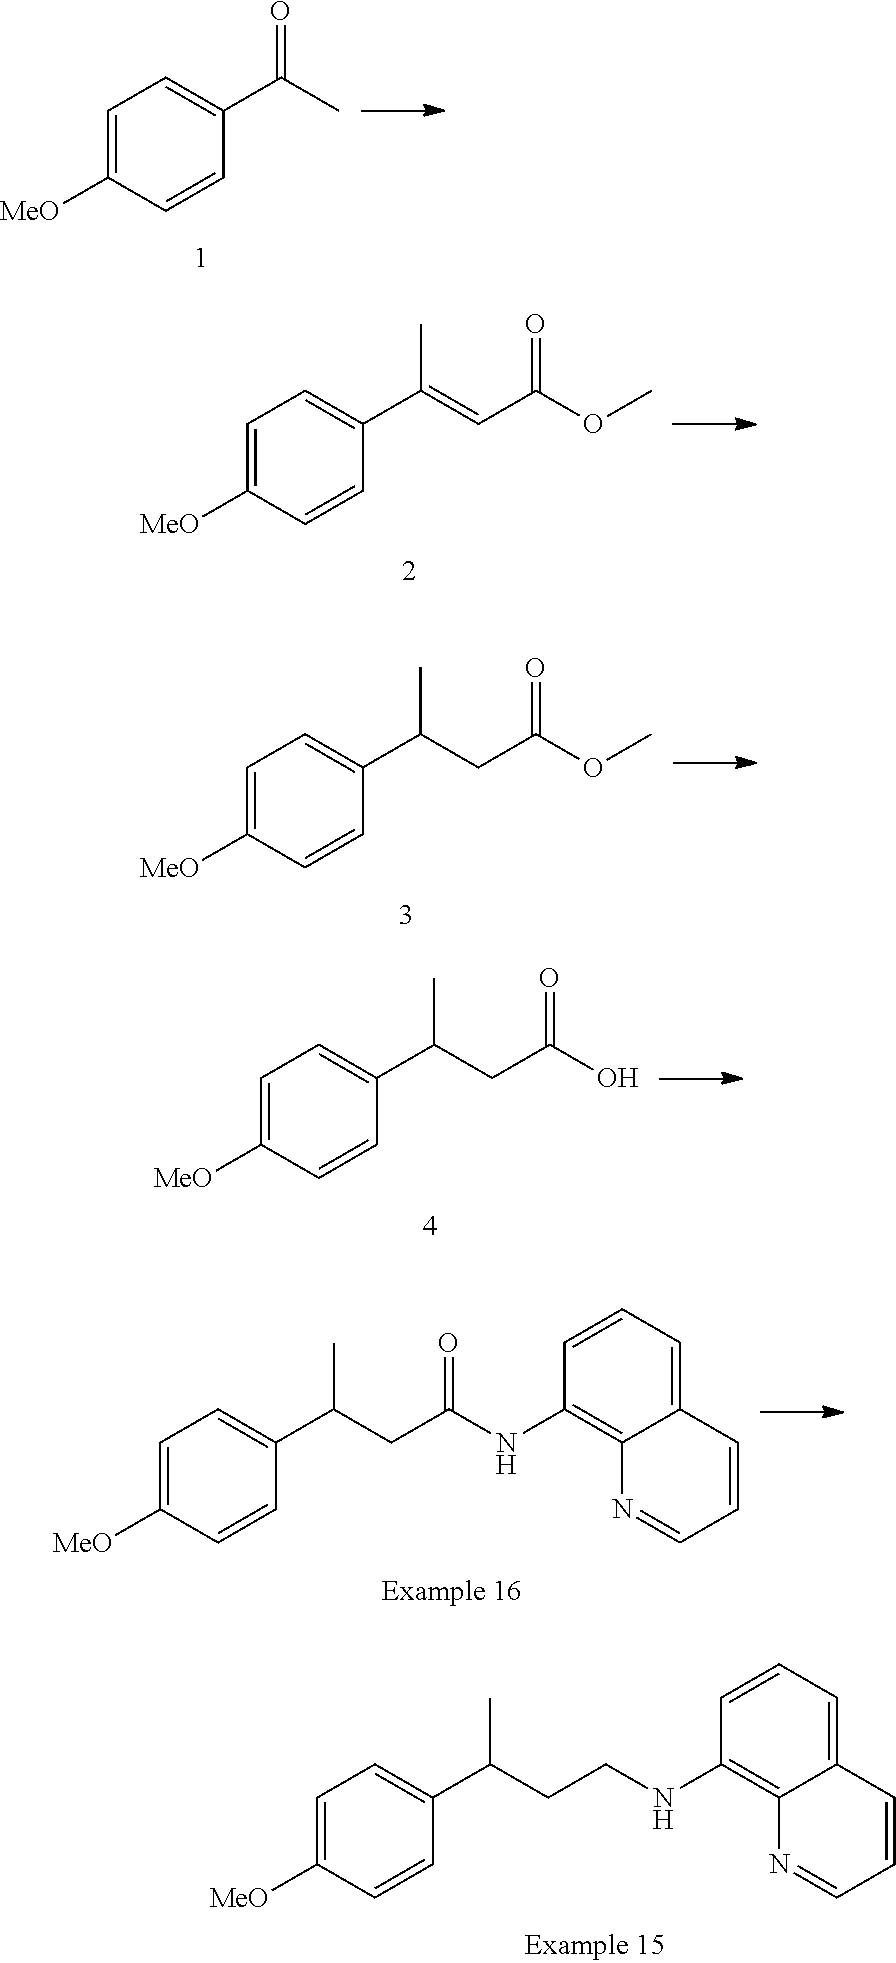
O(C)C(C=C(C)C1=CC=C([MeO])C=C1)=O.C1([MeO])=CC=C(C(C)CC(=O)OC)C=C1.C1=C(C(C)CC(=O)O)C=CC([MeO])=C1.C12=C(NC(CC(C3=CC=C([MeO])C=C3)C)=O)C=CC=C1C=CC=N2.C12=C(NCCC(C3=CC=C([MeO])C=C3)C)C=CC=C1C=CC=N2.C1([MeO])=CC=C(C(=O)C)C=C1
